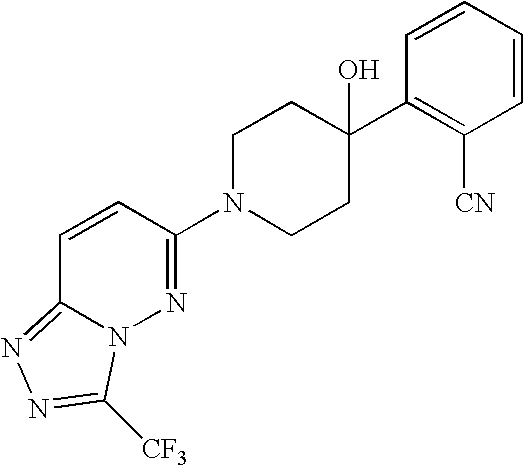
C1N(C2=NN3C(=NN=C3[CF3])C=C2)CCC(C2=C([CN])C=CC=C2)(O)C1
